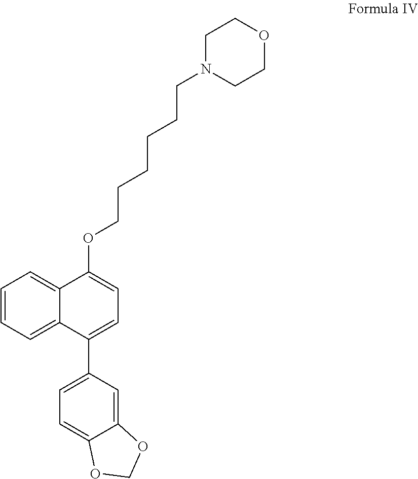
C1=C2C(OCCCCCCN3CCOCC3)=CC=C(C3=CC=C4C(=C3)OCO4)C2=CC=C1
